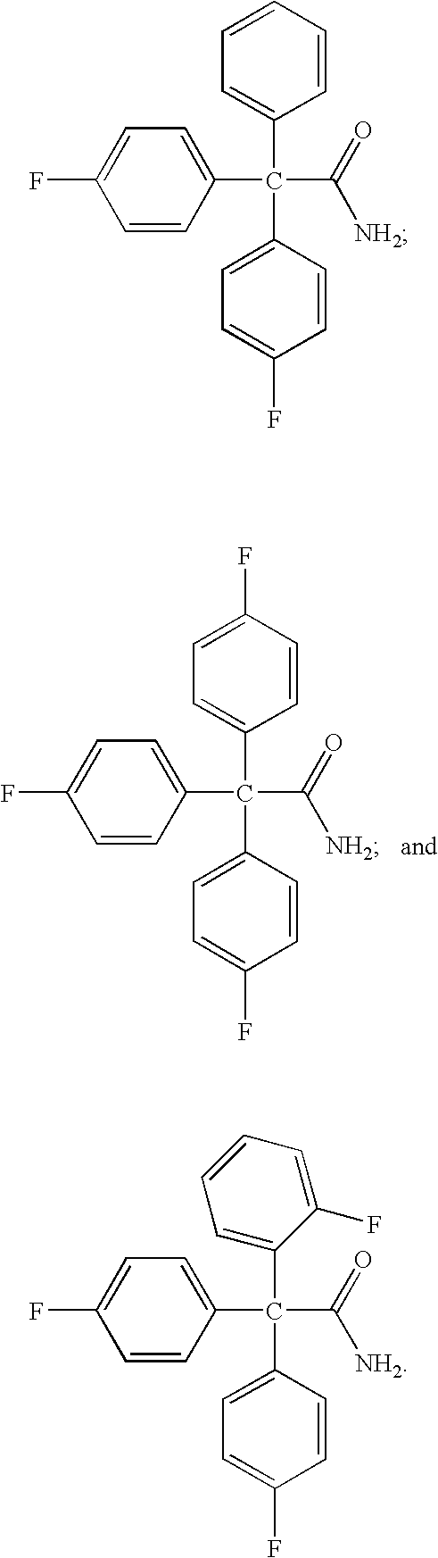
C1=CC(F)=CC=C1C(C1=CC=C(F)C=C1)(C(=O)[NH2])C1=CC=C(F)C=C1.C1=CC=CC=C1C(C1=CC=C(F)C=C1)(C(=O)[NH2])C1=CC=C(F)C=C1.C(C1=CC=C(F)C=C1)(C(=O)[NH2])(C1=CC=C(F)C=C1)C1=CC=CC=C1F
